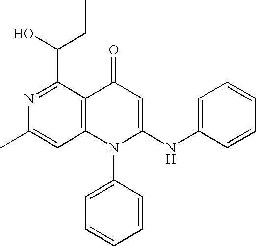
CC1=CC2=C(C(C(O)CC)=N1)C(=O)C=C(NC1=CC=CC=C1)N2C1=CC=CC=C1
